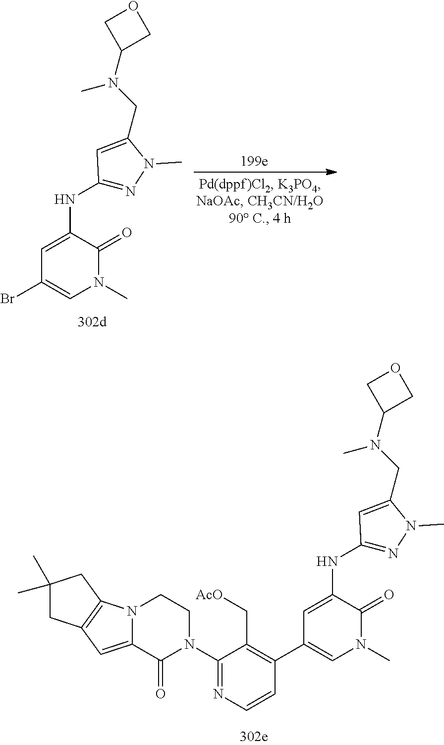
C1=C(NC2=NN(C)C(CN(C3COC3)C)=C2)C(=O)N(C)C=C1C1=C(C[AcO])C(N2CCN3C(=CC4=C3CC(C)(C)C4)C2=O)=NC=C1.C1=C(NC2=NN(C)C(CN(C3COC3)C)=C2)C(=O)N(C)C=C1Br
